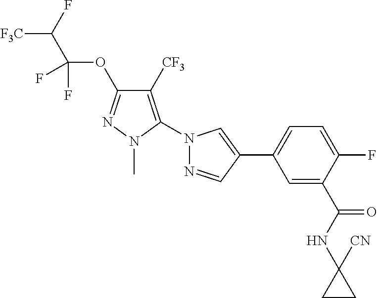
[F3C]C(F)C(OC1=NN(C)C(N2N=CC(C3=CC=C(F)C(C(NC4([CN])CC4)=O)=C3)=C2)=C1[CF3])(F)F
